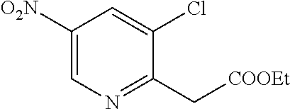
C1([O2N])=CN=C(C[COOEt])C(Cl)=C1
